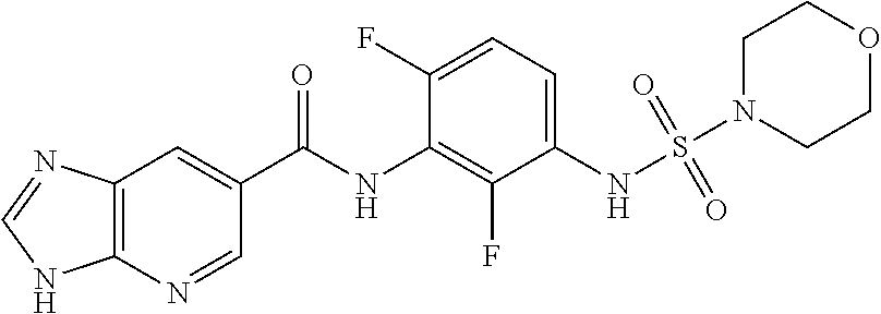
C12=C(N=CC(C(NC3=C(F)C(NS(=O)(=O)N4CCOCC4)=CC=C3F)=O)=C1)NC=N2
